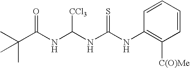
C(NC(NC(NC1=C([C(O)Me])C=CC=C1)=S)[CCl3])(=O)C(C)(C)C
